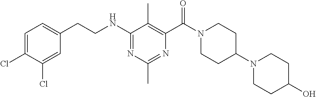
N1=C(NCCC2=CC=C(Cl)C(Cl)=C2)C(C)=C(C(=O)N2CCC(N3CCC(O)CC3)CC2)N=C1C
